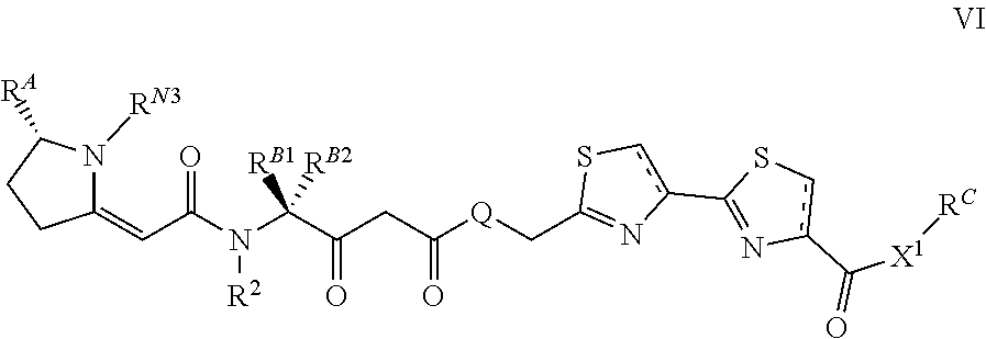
C1(=CC(N(C(C(CC([Q]CC2=Nc(C3=Nc(C([X1][RC])=O)cS3)cS2)=O)=O)([RB1])[RB2])[R2])=O)N([RN3])C([RA])CC1
